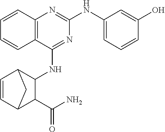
C12=C(C(NC3C4C=CC(C3C(N)=O)C4)=NC(NC3=CC=CC(O)=C3)=N1)C=CC=C2
